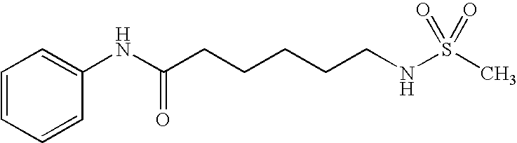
C(CCCCCNS(C)(=O)=O)(NC1=CC=CC=C1)=O
